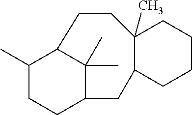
C1(C)CCC2C(C)(C)C1CCC1(C)C(C2)CCCC1
